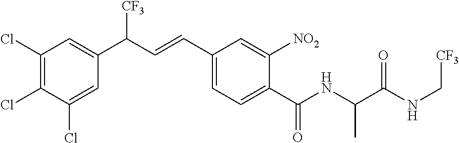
C1(Cl)=C(Cl)C(Cl)=CC(C(C=CC2=CC=C(C(NC(C(NC[CF3])=O)C)=O)C([NO2])=C2)[CF3])=C1
